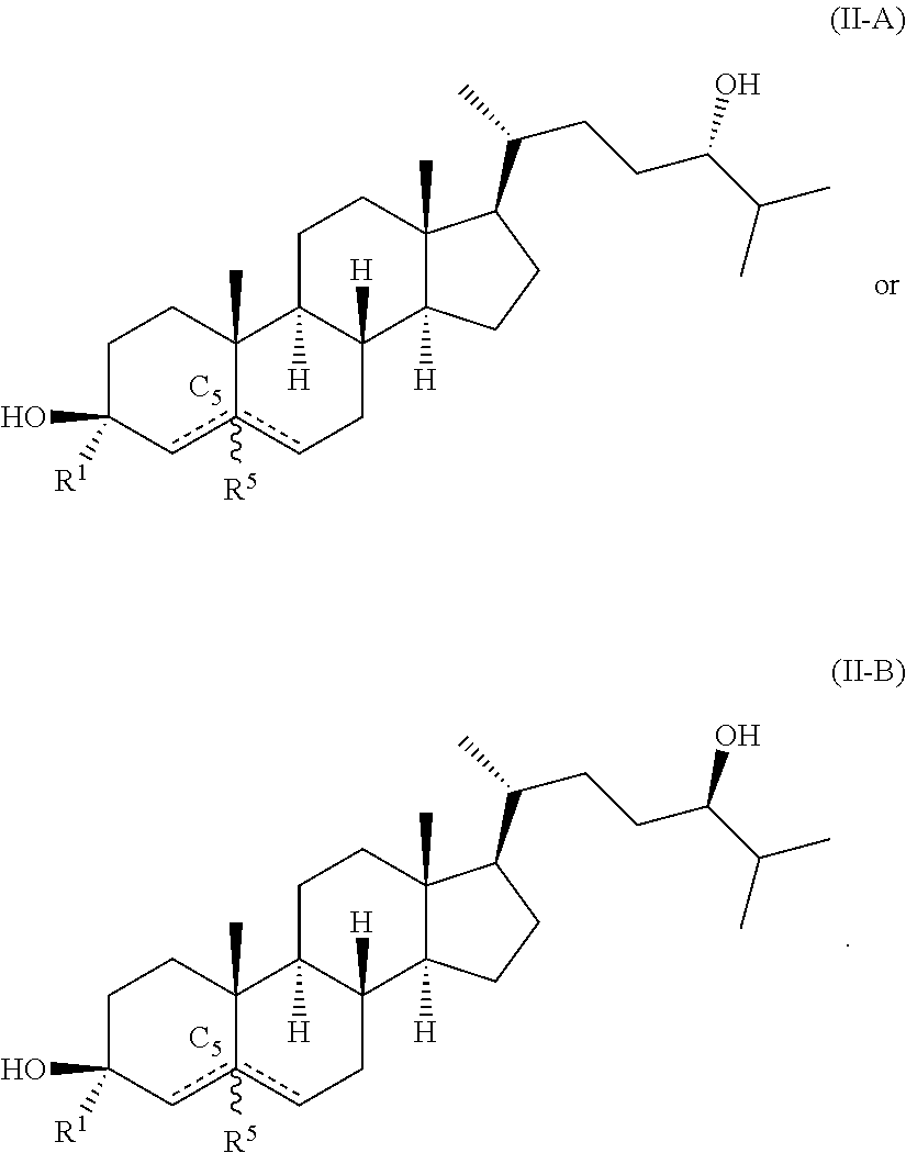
C1C([R1])(O)cc2([R5])cCC3([H])C([H])(C2(C)C1)CCC1(C)C3([H])CCC1C(C)CCC(C(C)C)O.[C5].C1C([R1])(O)cc2([R5])cCC3([H])C([H])(C2(C)C1)CCC1(C)C3([H])CCC1C(C)CCC(C(C)C)O.[C5]
